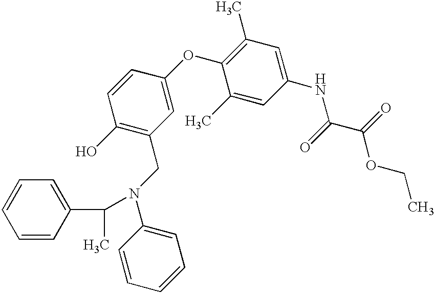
C1(NC(C(OCC)=O)=O)=CC(C)=C(OC2=CC(CN(C(C)C3=CC=CC=C3)C3=CC=CC=C3)=C(O)C=C2)C(C)=C1
